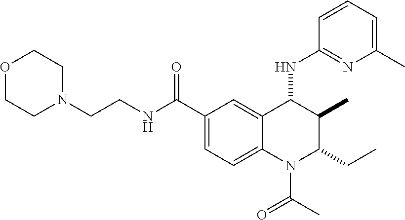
C1(C(NCCN2CCOCC2)=O)=CC=C2C(=C1)C(NC1=NC(C)=CC=C1)C(C)C(CC)N2C(C)=O
